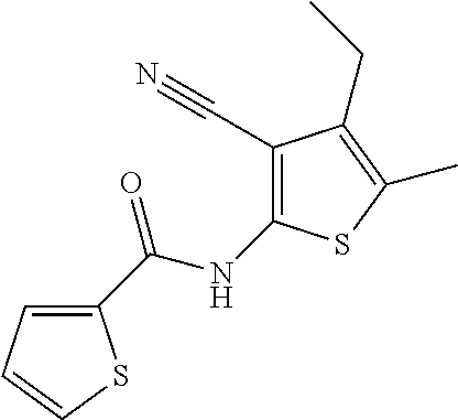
C1(C(NC2=C(C#N)C(CC)=C(C)S2)=O)=CC=CS1
